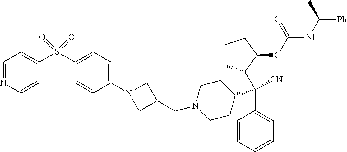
C1=CC=CC=C1C(C1CCCC1OC(NC([Ph])C)=O)(C1CCN(CC2CN(C3=CC=C(S(C4=CC=NC=C4)(=O)=O)C=C3)C2)CC1)[CN]
